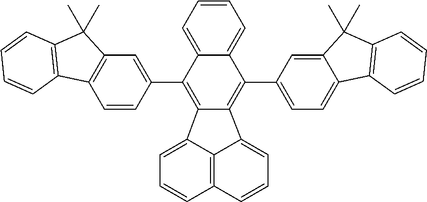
C1(C2=CC=C3C(=C2)C(C)(C)C2=C3C=CC=C2)=C2C3=CC=CC4=C3C(=CC=C4)C2=C(C2=CC3=C(C=C2)C2=C(C3(C)C)C=CC=C2)C2=CC=CC=C12
